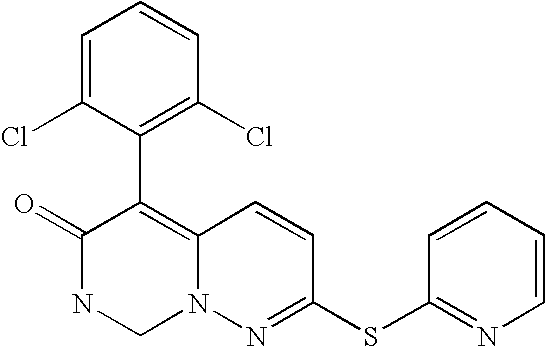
O=C1NCN2C(=C1C1=C(Cl)C=CC=C1Cl)C=CC(SC1=NC=CC=C1)=N2
